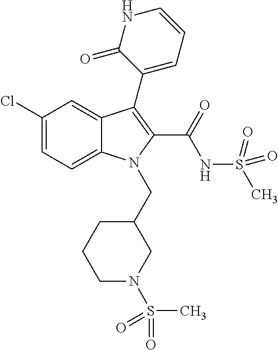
C12=CC=C(Cl)C=C1C(C1=CC=CNC1=O)=C(C(=O)NS(C)(=O)=O)N2CC1CCCN(S(=O)(C)=O)C1
